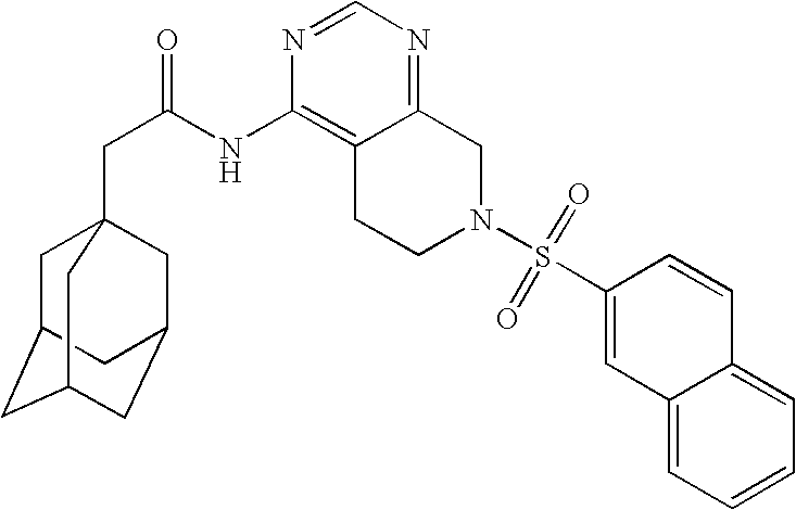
C1C2CC3CC(CC1(CC(=O)NC1=C4C(=NC=N1)CN(S(C1=CC5=CC=CC=C5C=C1)(=O)=O)CC4)C3)C2
